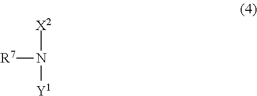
[R7]N([X2])[Y1]
